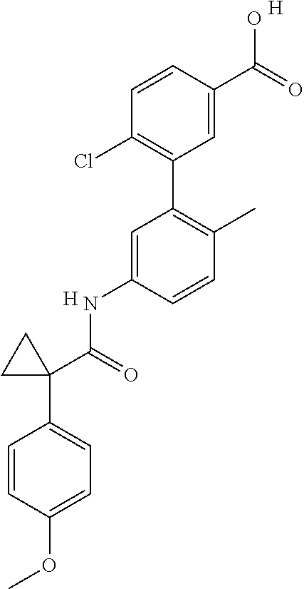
C1=C(C(O)=O)C=CC(Cl)=C1C1=C(C)C=CC(NC(=O)C2(C3=CC=C(OC)C=C3)CC2)=C1.[H].[H]
